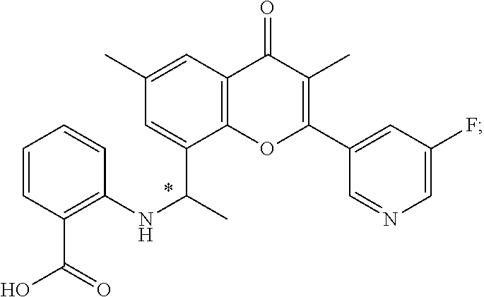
C1(C)=CC2=C(OC(C3=CC(F)=CN=C3)=C(C)C2=O)C(C(NC2=C(C(O)=O)C=CC=C2)C)=C1
